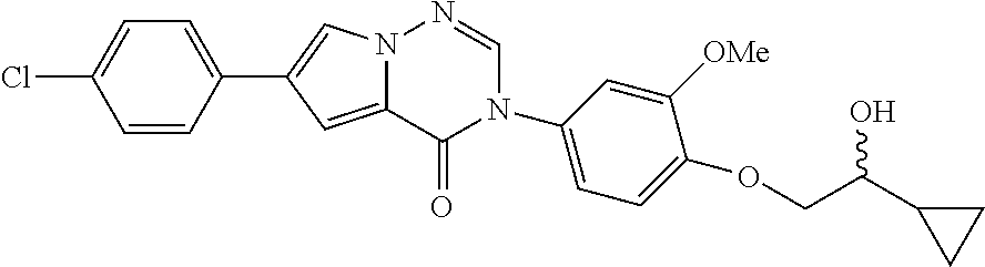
C1=CC(C2=CN3C(=C2)C(=O)N(C2=CC=C(OCC(O)C4CC4)C([OMe])=C2)C=N3)=CC=C1Cl
